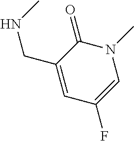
N1(C)C=C(F)C=C(CNC)C1=O
